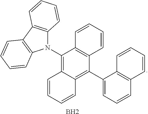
C1=CC=CC2=C1C(N1C3=C(C4=C1C=CC=C4)C=CC=C3)=C1C(=C2C2=CC=CC3=C2C=CC=C3)C=CC=C1.B
